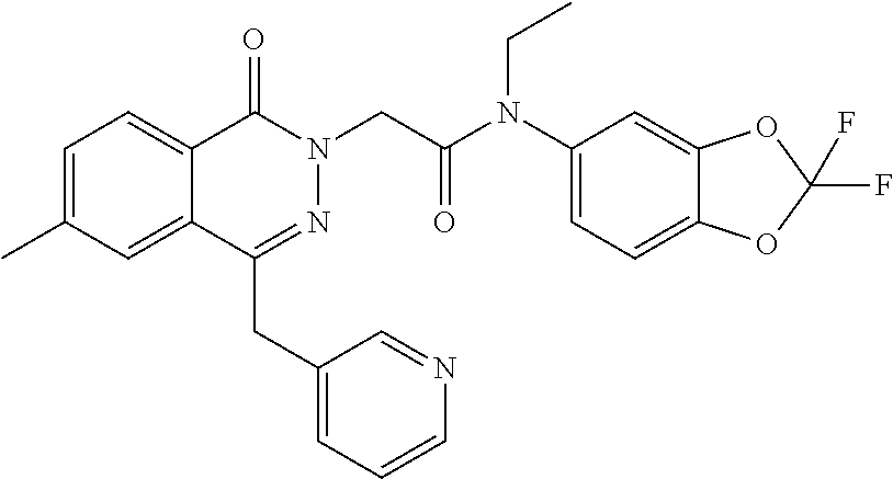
C1=C(C)C=C2C(=C1)C(=O)N(CC(N(C1=CC=C3C(=C1)OC(F)(F)O3)CC)=O)N=C2CC1=CC=CN=C1
